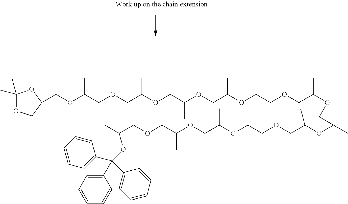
C1(C)(C)OCC(COC(COCC(OCC(OCC(OCCOCC(OCC(C)OC(COC(COC(COC(COCC(C)OC(C2=CC=CC=C2)(C2=CC=CC=C2)C2=CC=CC=C2)C)C)C)C)C)C)C)C)C)O1
